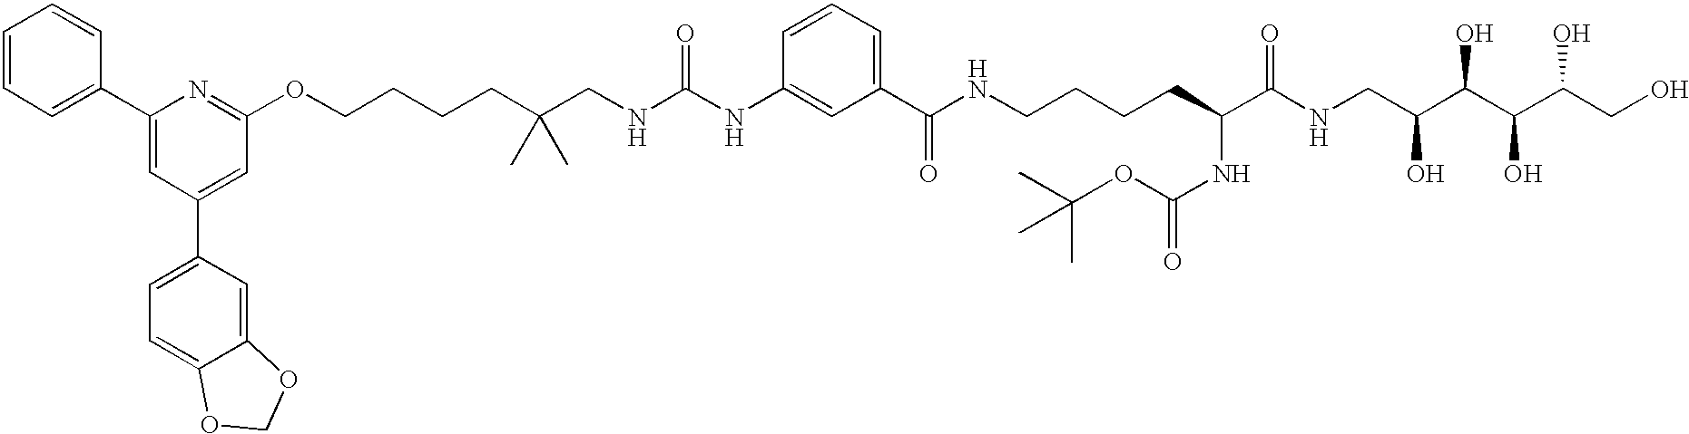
C1=CC=C(C2=CC(C3=CC=C4C(=C3)OCO4)=CC(OCCCCC(CNC(NC3=CC(C(NCCCCC(C(NCC(C(C(C(CO)O)O)O)O)=O)NC(OC(C)(C)C)=O)=O)=CC=C3)=O)(C)C)=N2)C=C1
